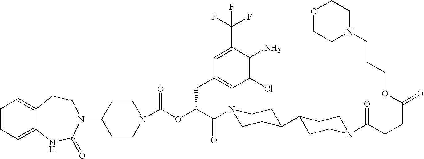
C1(N2C(=O)NC3=CC=CC=C3CC2)CCN(C(OC(C(=O)N2CCC(C3CCN(C(CCC(=O)OCCCN4CCOCC4)=O)CC3)CC2)CC2=CC(Cl)=C(N)C(C(F)(F)F)=C2)=O)CC1
